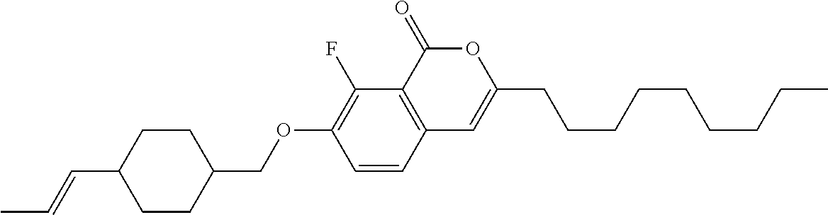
C12=C(C(=O)OC(CCCCCCCCC)=C1)C(F)=C(OCC1CCC(C=CC)CC1)C=C2
